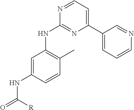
C1(NC(=O)[R])=CC(NC2=NC(C3=CC=CN=C3)=CC=N2)=C(C)C=C1
